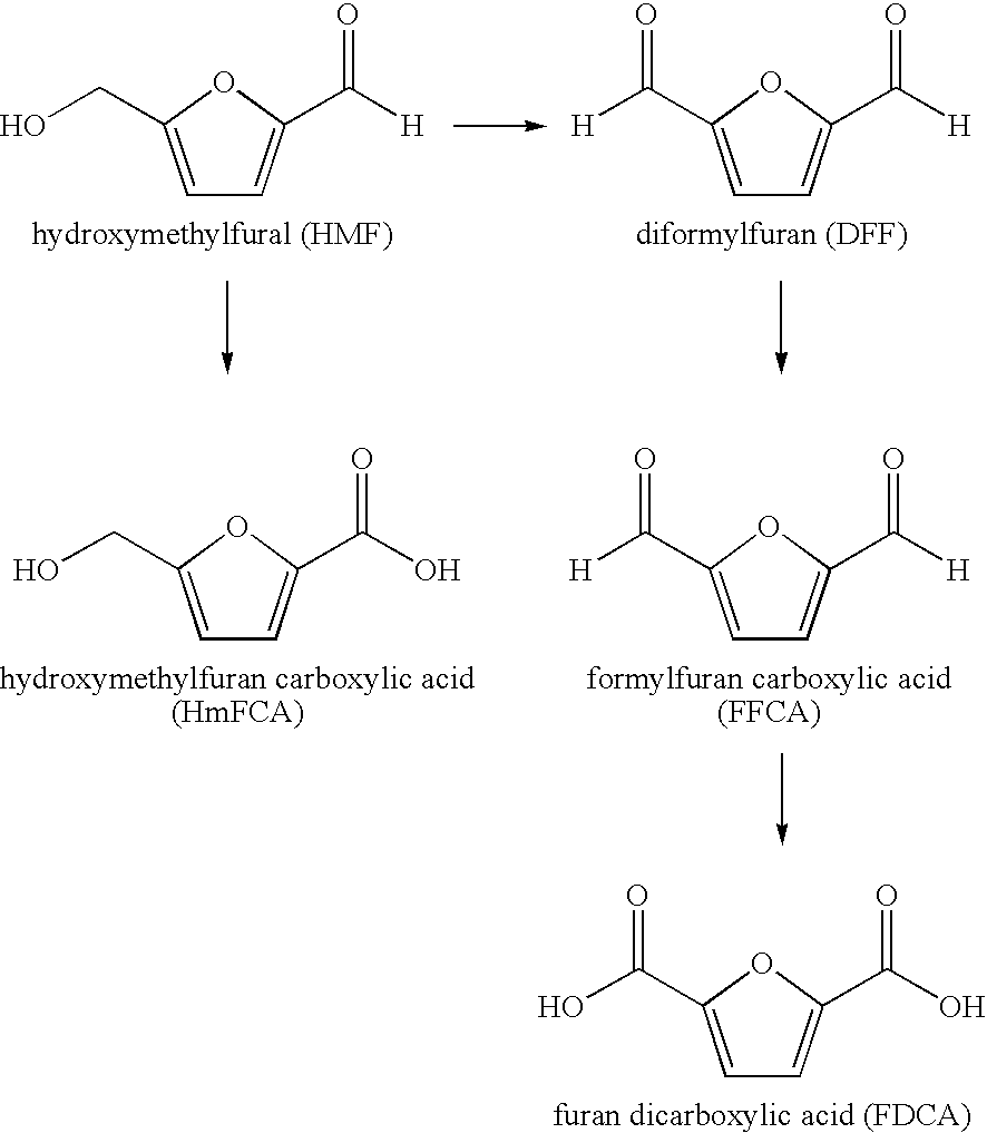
C1=C(CO)OC(C([H])=O)=C1.C1=C(C(=O)[H])OC(C([H])=O)=C1.C1=C(CO)OC(C(O)=O)=C1.C1=C(C(=O)[H])OC(C([H])=O)=C1.C1=C(C(=O)O)OC(C(O)=O)=C1
